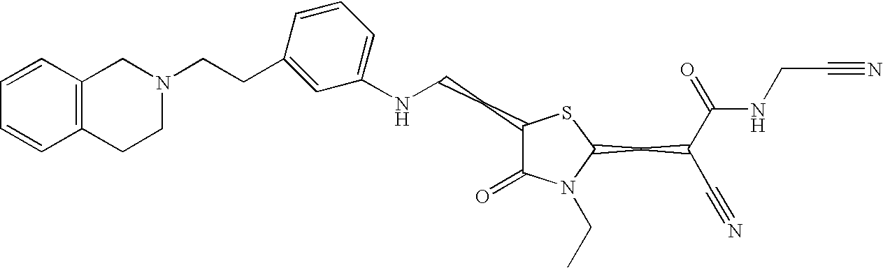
C1(NCCC2C(=O)N(CC)C(CC(C#N)C(=O)NCC#N)S2)=CC=CC(CCN2CC3=C(CC2)C=CC=C3)=C1
